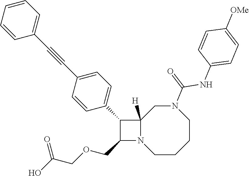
C1CCCN(C(=O)NC2=CC=C([OMe])C=C2)CC2([H])N1C(COCC(O)=O)C2C1=CC=C(C#CC2=CC=CC=C2)C=C1
